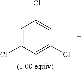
C1=C(Cl)C=C(Cl)C=C1Cl
